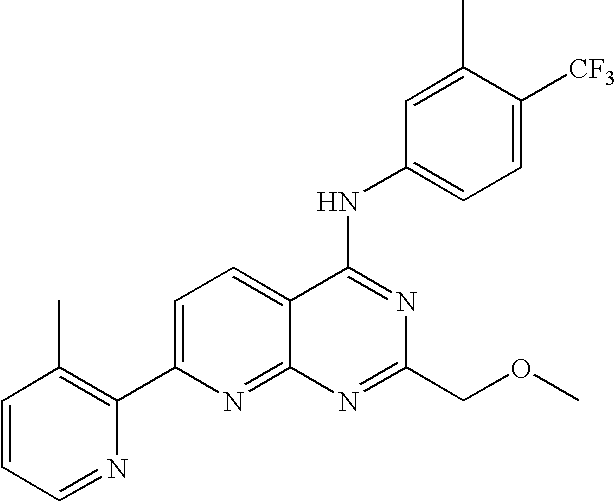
C1=CC=NC(C2=CC=C3C(=N2)N=C(COC)N=C3NC2=CC=C([CF3])C(C)=C2)=C1C
